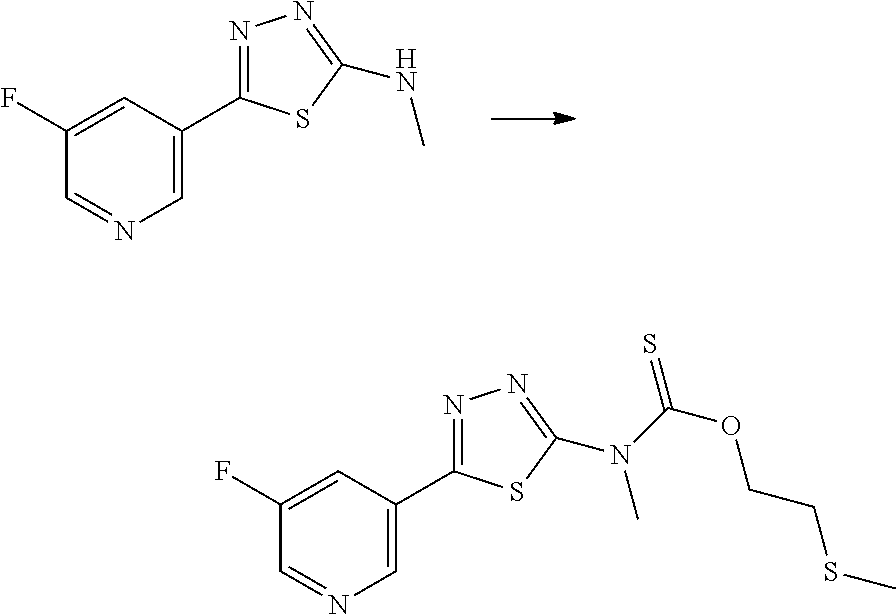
C1(F)=CC(C2=NN=C(NC)S2)=CN=C1.C1(F)=CC(C2=NN=C(N(C)C(=S)OCCSC)S2)=CN=C1
